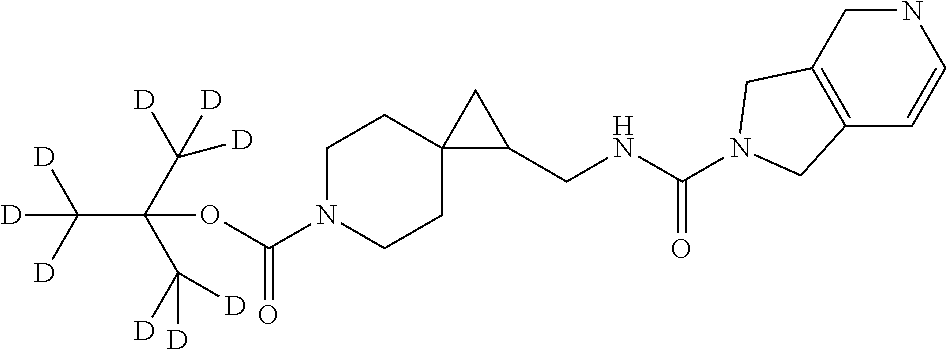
C12=C(CNC=C1)CN(C(NCC1CC13CCN(C(OC(C([D])([D])[D])(C([D])([D])[D])C([D])([D])[D])=O)CC3)=O)C2
